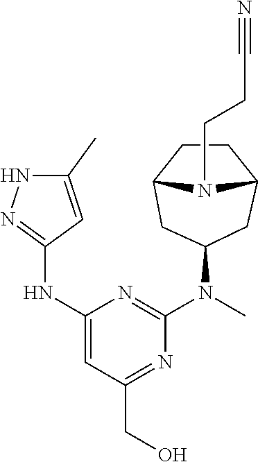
N(C1=NNC(C)=C1)C1=CC(CO)=NC(N(C)C2CC3CCC(C2)N3CCC#N)=N1
